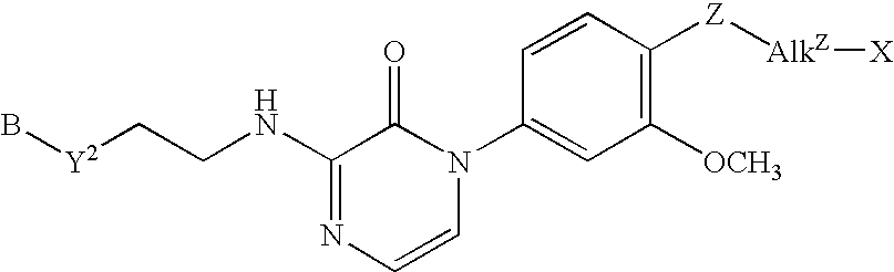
N(C1=NC=CN(C2=CC([OCH3])=C([Z][AlkZ][X])C=C2)C1=O)CC[Y2]B
